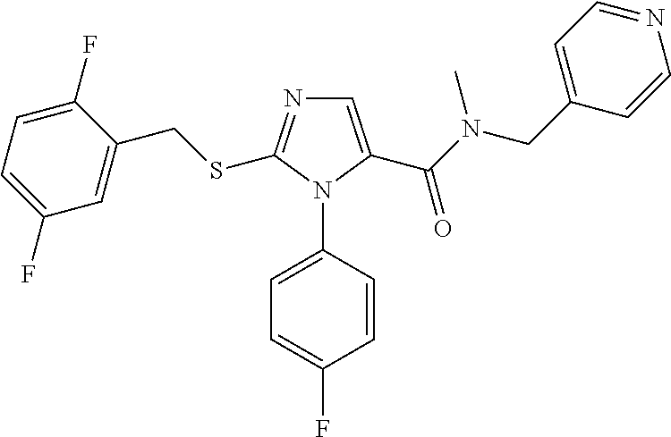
C1(F)=CC=C(F)C(CSC2=NC=C(C(N(CC3=CC=NC=C3)C)=O)N2C2=CC=C(F)C=C2)=C1
